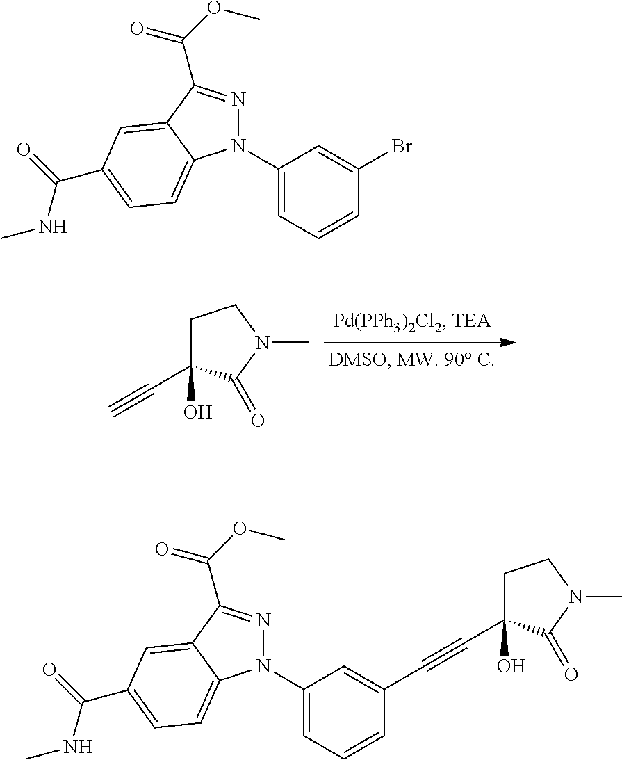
C1C(O)(C#C)C(=O)N(C)C1.N1(C2=CC=CC(Br)=C2)N=C(C(=O)OC)C2=CC(C(NC)=O)=CC=C12.N1(C2=CC=CC(C#CC3(O)CCN(C)C3=O)=C2)N=C(C(=O)OC)C2=CC(C(NC)=O)=CC=C12
